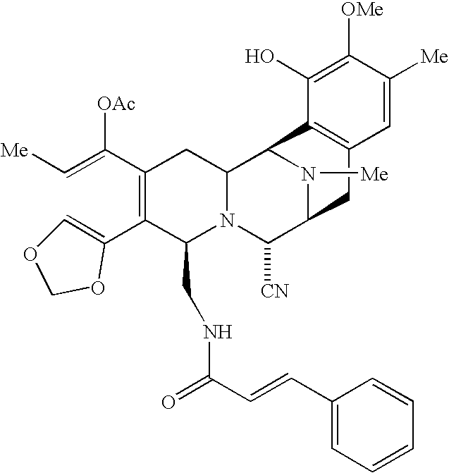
C(=C(C1=C(C2=COCO2)C(CNC(=O)C=CC2=CC=CC=C2)N2C(C1)C1N([Me])C(C2[CN])CC2=C1C(O)=C([OMe])C([Me])=C2)[OAc])[Me]
